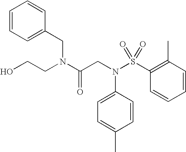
C1=CC=C(CN(C(CN(S(C2=C(C)C=CC=C2)(=O)=O)C2=CC=C(C)C=C2)=O)CCO)C=C1
